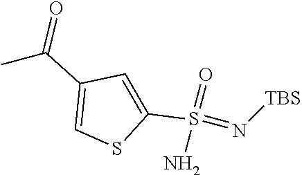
C1(S(N)(=N[TBS])=O)=CC(C(C)=O)=CS1
